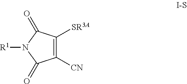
C1([CN])=C([SR3A])C(=O)N([R1])C1=O
